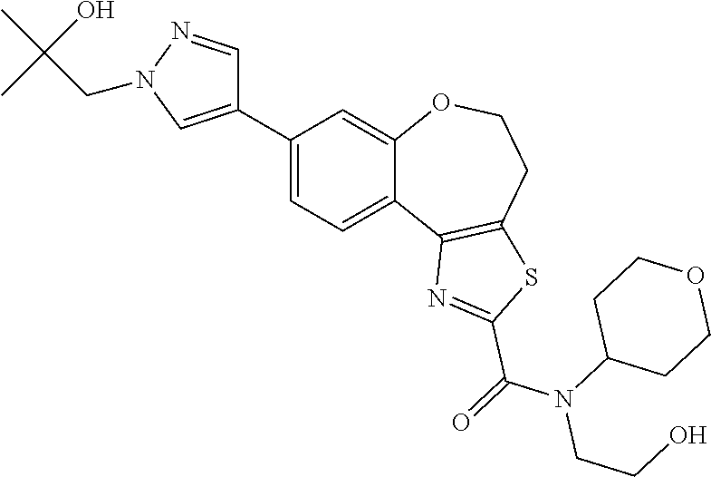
C1=C(C2=CN(CC(C)(O)C)N=C2)C=C2C(=C1)C1=C(CCO2)SC(C(=O)N(C2CCOCC2)CCO)=N1
